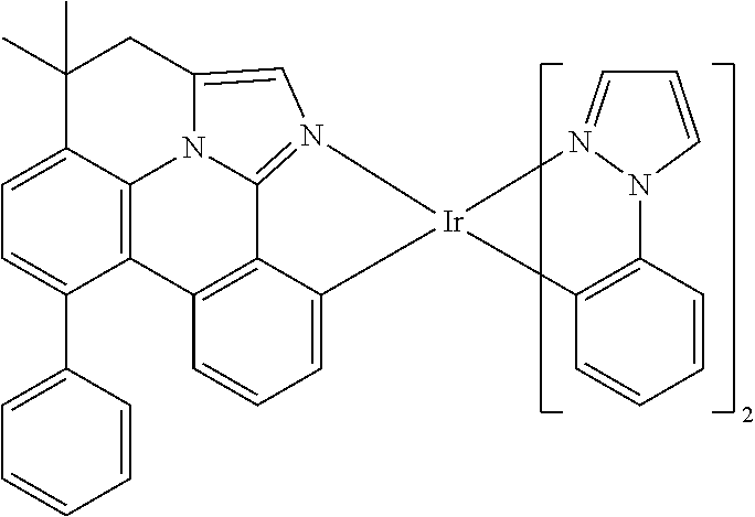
C12=C3C(=CC=C1C1=CC=CC=C1)C(C)(C)CC1=CN4=C(C5=C2C=CC=C5[Ir]42C4=C(C=CC=C4)N4C=CC=N42)N31
